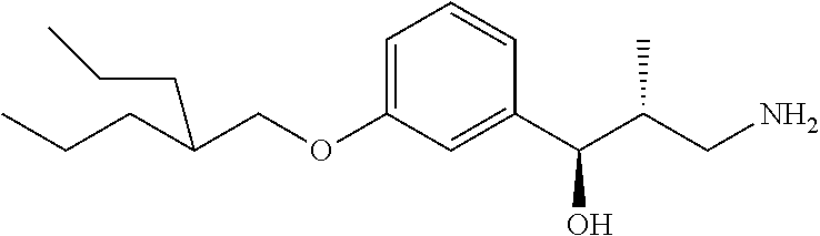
C(COC1=CC=CC(C(C(CN)C)O)=C1)(CCC)CCC
